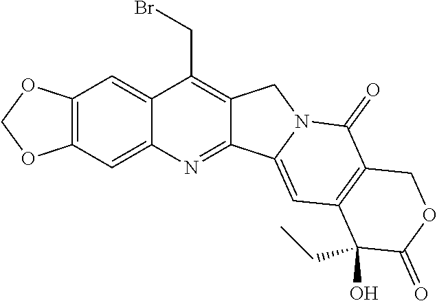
O1COC2=C1C=C1C(CBr)=C3C(=NC1=C2)C1=CC2=C(C(=O)N1C3)COC(=O)C2(CC)O
